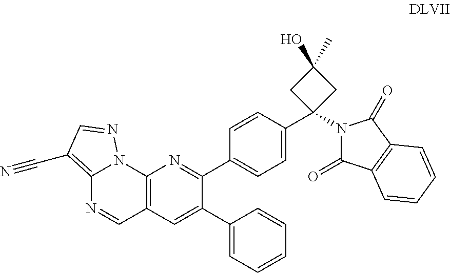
C12=C(C=C(C3=CC=CC=C3)C(C3=CC=C(C4(N5C(=O)C6=C(C5=O)C=CC=C6)CC(O)(C)C4)C=C3)=N1)C=NC1=C(C#N)C=NN21
